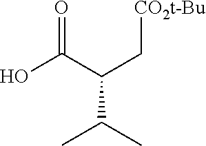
C(C(C)C)(C(O)=O)C[CO2t-Bu]
